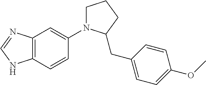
C12=C(C=CC(N3CCCC3CC3=CC=C(OC)C=C3)=C1)NC=N2
